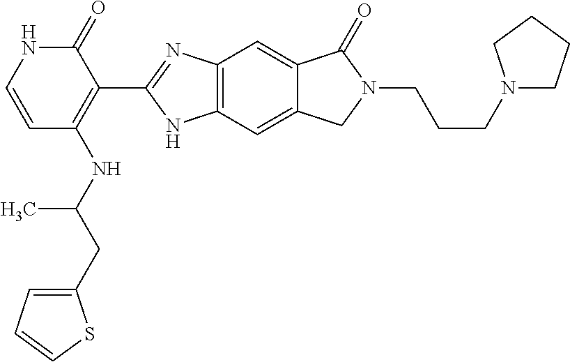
C1=CC(NC(CC2=CC=CS2)C)=C(C2=NC3=C(N2)C=C2C(=C3)C(=O)N(CCCN3CCCC3)C2)C(=O)N1
